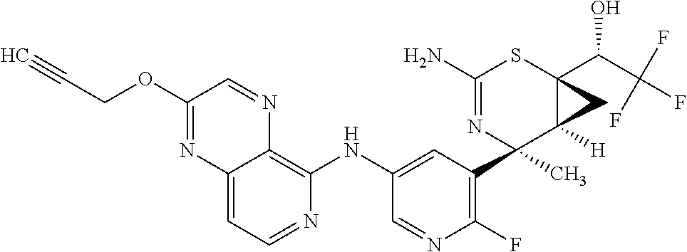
C12=CC=NC(NC3=CC(C4(C)C5([H])C(C(C(F)(F)F)O)(SC(N)=N4)C5)=C(F)N=C3)=C1N=CC(OCC#C)=N2
